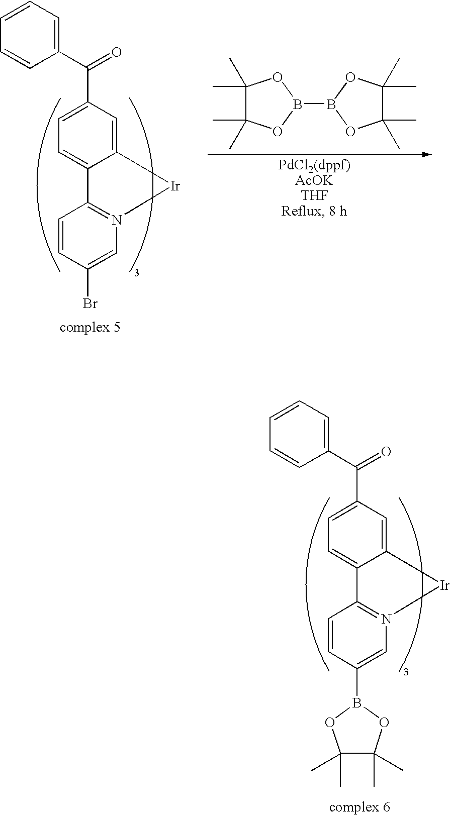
C1=C(C(=O)C2=CC=CC=C2)C=C2C(=C1)C1=N(C=C(Br)C=C1)[Ir]2.C1(C)(C)C(C)(C)OB(B2OC(C)(C)C(C)(C)O2)O1.C1=C(C(=O)C2=CC=CC=C2)C=C2C(=C1)C1=N(C=C(B3OC(C)(C)C(C)(C)O3)C=C1)[Ir]2
